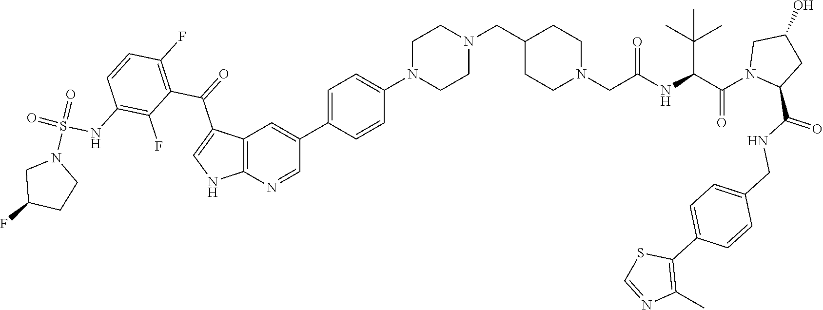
C1=C(C2=CC3=C(N=C2)NC=C3C(=O)C2=C(F)C=CC(NS(=O)(N3CC(F)CC3)=O)=C2F)C=CC(N2CCN(CC3CCN(CC(NC(C(=O)N4C(C(=O)NCC5=CC=C(C6=C(C)N=CS6)C=C5)CC(O)C4)C(C)(C)C)=O)CC3)CC2)=C1
